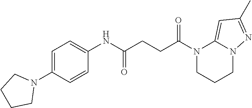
N1(C(CCC(NC2=CC=C(N3CCCC3)C=C2)=O)=O)CCCN2C1=CC(C)=N2
